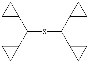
C(SC(C1CC1)C1CC1)(C1CC1)C1CC1
